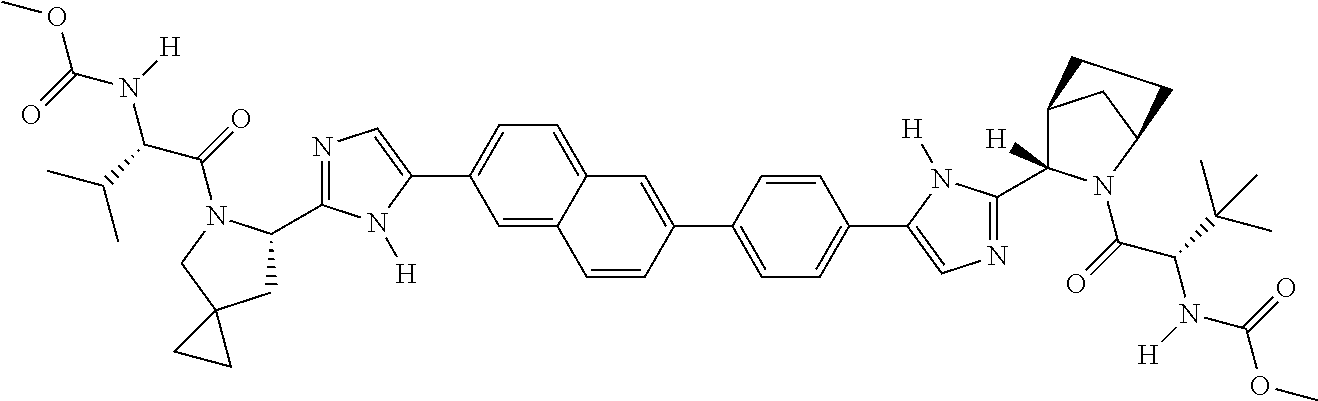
C1=C2C(=CC=C1C1=CN=C(C3CC4(CN3C(C(N(C(OC)=O)[H])C(C)C)=O)CC4)N1[H])C=C(C1=CC=C(C3=CN=C(C4([H])C5CC(N4C(=O)C(C(C)(C)C)N([H])C(=O)OC)CC5)N3[H])C=C1)C=C2
